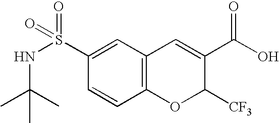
C12=C(C=C(S(=O)(=O)NC(C)(C)C)C=C1)C=C(C(O)=O)C([CF3])O2
